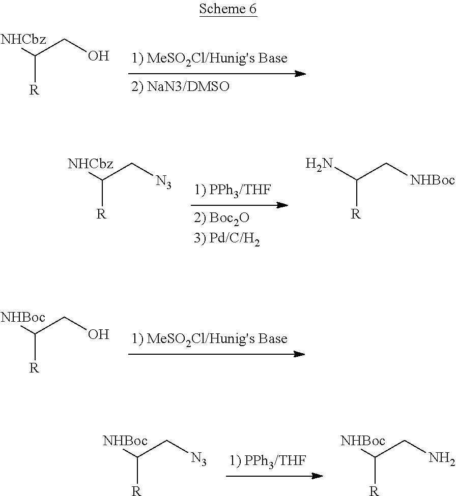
[NHCbz]C(CO)[R].[NHBoc]C(CO)[R].[NHBoc]C(C[N3])[R].[NHBoc]C(CN)[R].[NHCbz]C(C[N3])[R].NC(C[NHBoc])[R]
